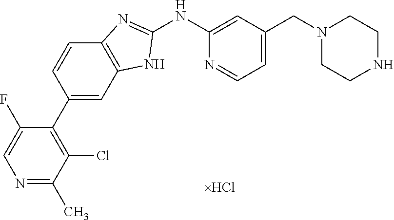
N1=C(C)C(Cl)=C(C2=CC3=C(C=C2)N=C(NC2=CC(CN4CCNCC4)=CC=N2)N3)C(F)=C1
